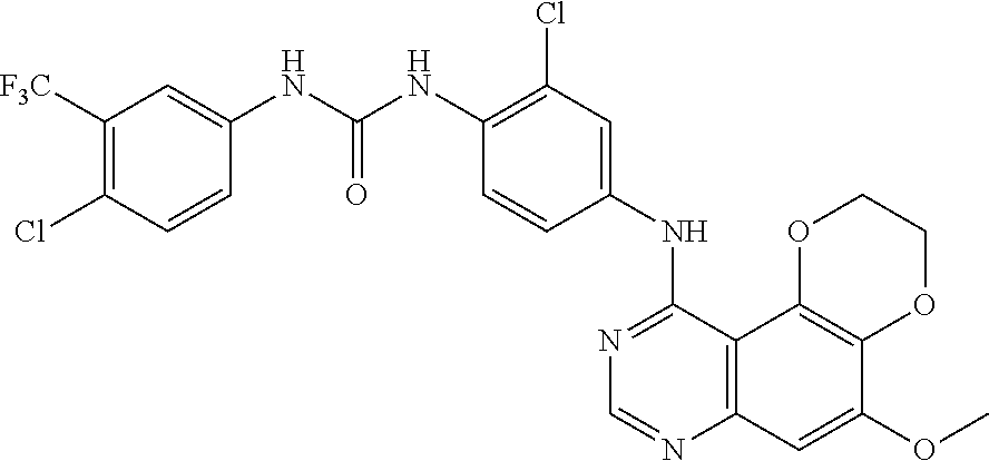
C12=C(C3=C(C=C1OC)N=CN=C3NC1=CC(Cl)=C(NC(NC3=CC([F3C])=C(Cl)C=C3)=O)C=C1)OCCO2
